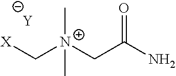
[X]C[N+](CC(N)=O)(C)C.[Y]
